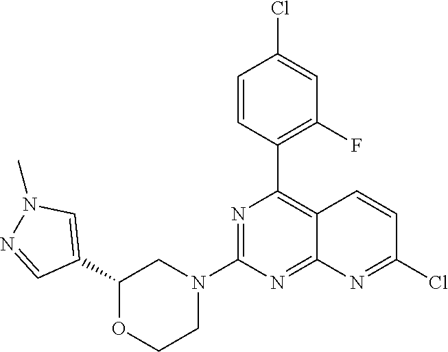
C1(C2=C3C(=NC(N4CCOC(C5=CN(C)N=C5)C4)=N2)N=C(Cl)C=C3)=C(F)C=C(Cl)C=C1
